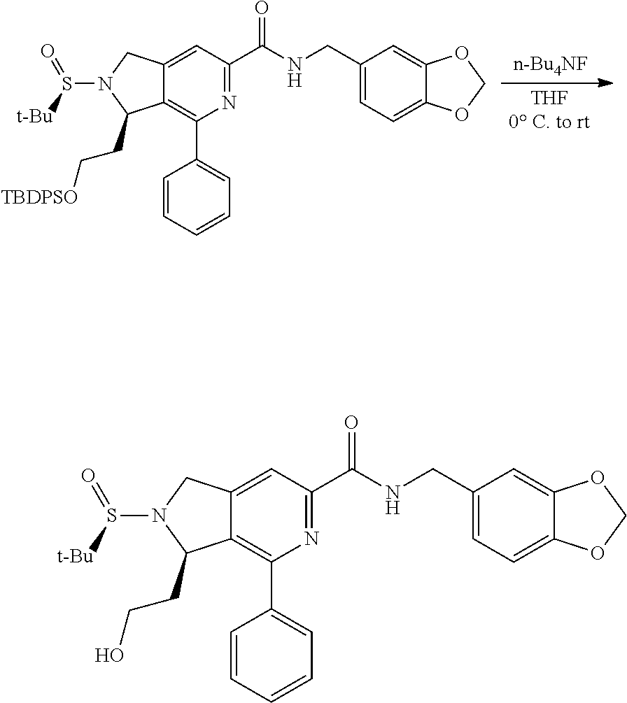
C12=CC(C(NCC3=CC=C4C(=C3)OCO4)=O)=NC(C3=CC=CC=C3)=C1C(CC[TBDPSO])N(S([t-Bu])=O)C2.C12=CC(C(NCC3=CC=C4C(=C3)OCO4)=O)=NC(C3=CC=CC=C3)=C1C(CCO)N(S([t-Bu])=O)C2
